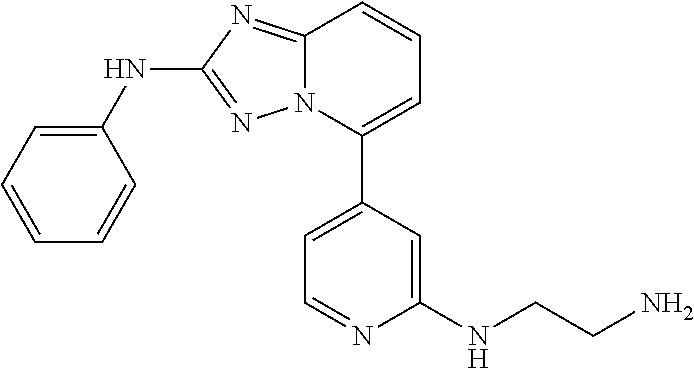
C1=CC=C(C2=CC=NC(NCCN)=C2)N2C1=NC(NC1=CC=CC=C1)=N2
